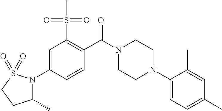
C1=C(N2C(C)CCS2(=O)=O)C=CC(C(N2CCN(C3=CC=C(C)C=C3C)CC2)=O)=C1S(C)(=O)=O
